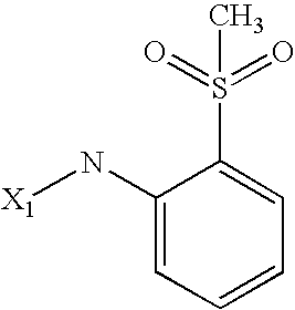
[X1]NC1=CC=CC=C1S(=O)(=O)C
